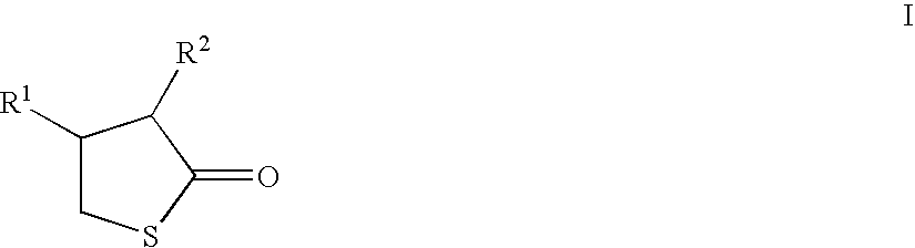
C1([R1])CSC(=O)C1[R2]
